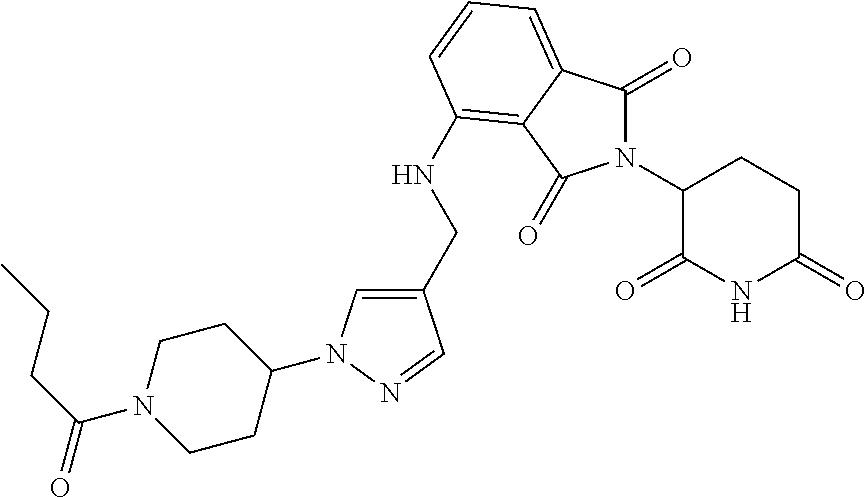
C1(CNC2=C3C(=CC=C2)C(=O)N(C2C(=O)NC(=O)CC2)C3=O)=CN(C2CCN(C(CCC)=O)CC2)N=C1
